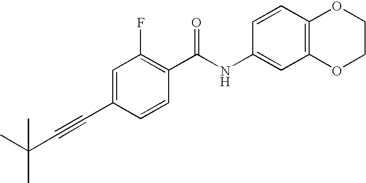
C1(C#CC(C)(C)C)=CC(F)=C(C(NC2=CC3=C(C=C2)OCCO3)=O)C=C1
